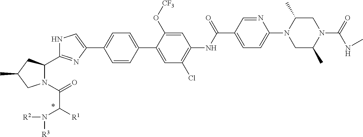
N1(C(=O)C(N([R3])[R2])[R1])C(C2=NC(C3=CC=C(C4=CC(Cl)=C(NC(C5=CC=C(N6CC(C)N(C(=O)NC)CC6C)N=C5)=O)C=C4O[CF3])C=C3)=CN2)CC(C)C1
